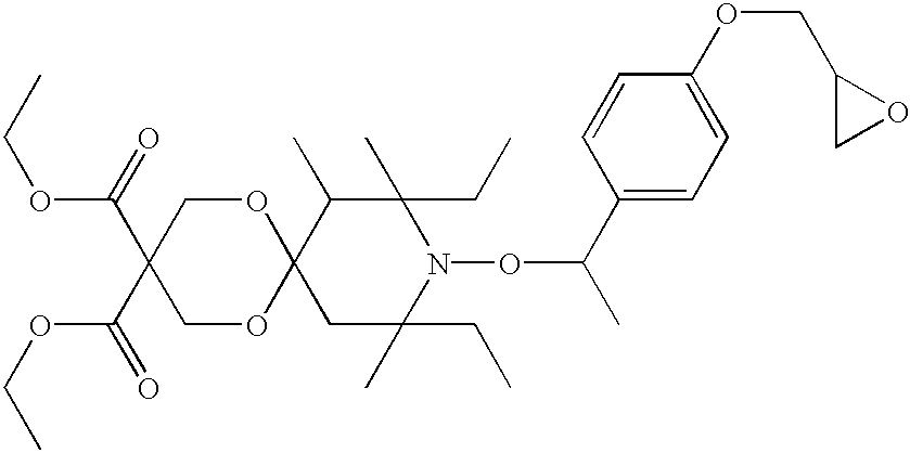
C12(CC(C)(CC)N(OC(C)C3=CC=C(OCC4CO4)C=C3)C(C)(CC)C1C)OCC(C(=O)OCC)(C(OCC)=O)CO2
